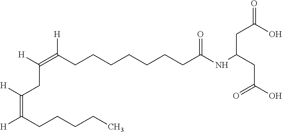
[H]C(=C(CCCCCCCC(NC(CC(O)=O)CC(=O)O)=O)[H])CC([H])=C([H])CCCCC
